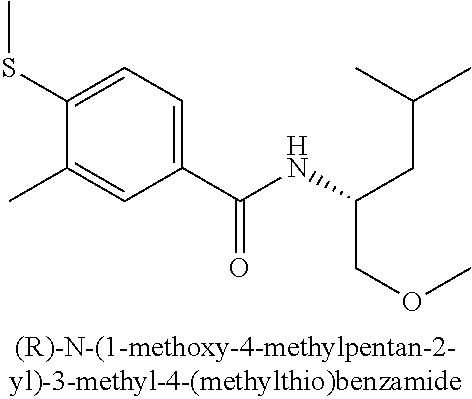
C1(C(NC(COC)CC(C)C)=O)=CC=C(SC)C(C)=C1
